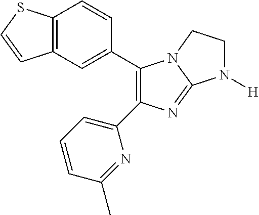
C1(C2=CC3=C(C=C2)SC=C3)=C(C2=CC=CC(C)=N2)N=C2N1CCN2[H]
